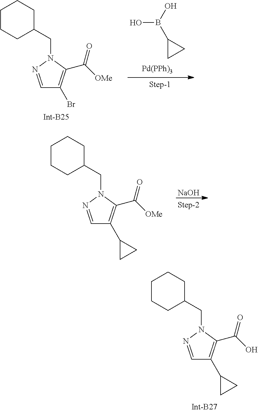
OB(O)C1CC1.C1=NN(CC2CCCCC2)C(C([OMe])=O)=C1Br.C1=NN(CC2CCCCC2)C(C([OMe])=O)=C1C1CC1.[NaOH].C1=NN(CC2CCCCC2)C(C(O)=O)=C1C1CC1
